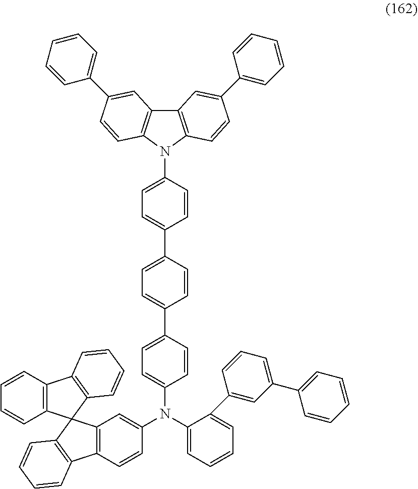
C1=C(C2=CC=C(C3=CC=C(N4C5=C(C6=C4C=CC(C4=CC=CC=C4)=C6)C=C(C4=CC=CC=C4)C=C5)C=C3)C=C2)C=CC(N(C2=CC=CC=C2C2=CC(C3=CC=CC=C3)=CC=C2)C2=CC3=C(C=C2)C2=C(C=CC=C2)C32C3=C(C=CC=C3)C3=C2C=CC=C3)=C1
